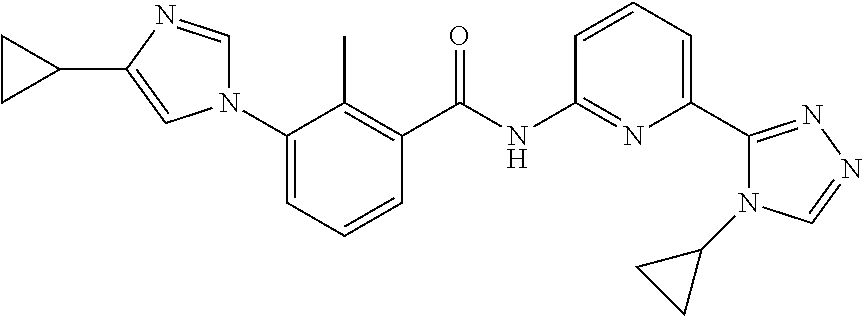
N1(C2=CC=CC(C(NC3=NC(C4=NN=CN4C4CC4)=CC=C3)=O)=C2C)C=NC(C2CC2)=C1
